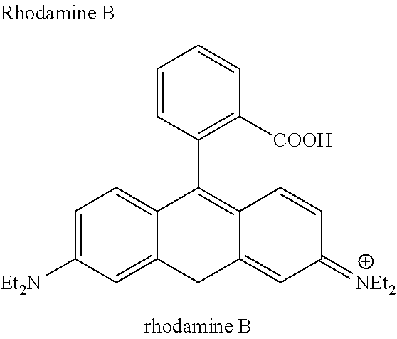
C1=CC(C2=C3C(=CC(=[NEt2])C=C3)CC3=CC([Et2N])=CC=C23)=C([COOH])C=C1
